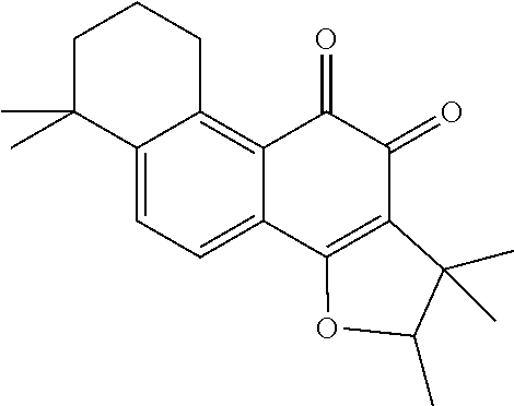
C12=CC=C3C(=C1CCCC2(C)C)C(=O)C(=O)C1=C3OC(C)C1(C)C
